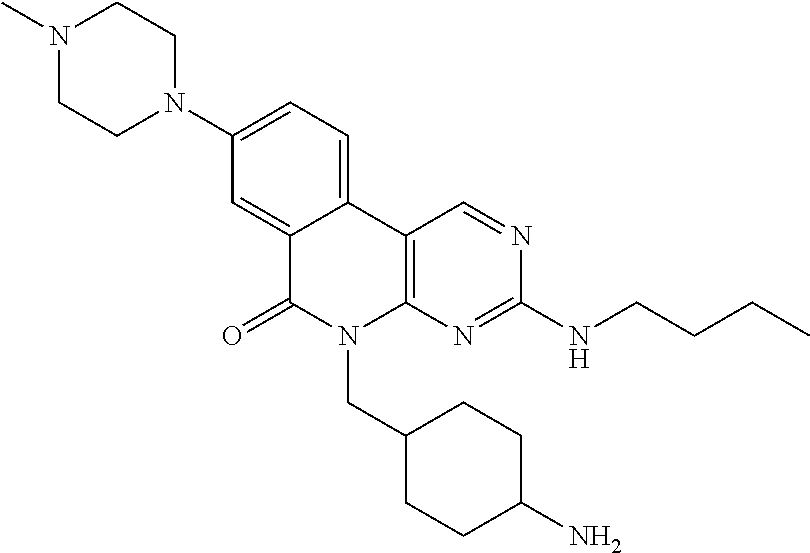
C1(N2CCN(C)CC2)=CC=C2C(=C1)C(=O)N(CC1CCC(N)CC1)C1=C2C=NC(NCCCC)=N1
